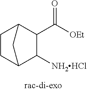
C1([NH2HCl])C2CCC(C1C([OEt])=O)C2
